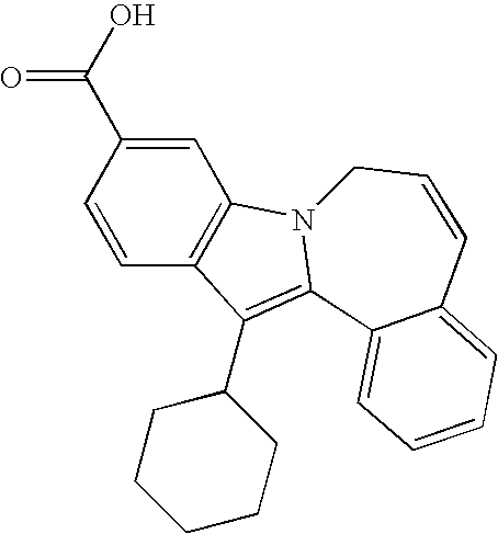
C1=C(C(O)=O)C=CC2=C1N1C(=C2C2CCCCC2)C2=CC=CC=C2C=CC1
